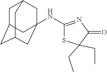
C1C2CC3CC(NC4=NC(=O)C(CC)(CC)S4)(CC1C3)C2
